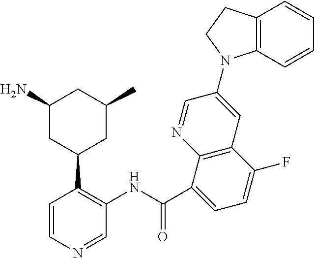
C1=CN=CC(NC(=O)C2=CC=C(F)C3=C2N=CC(N2C4=C(CC2)C=CC=C4)=C3)=C1C1CC(C)CC(N)C1
